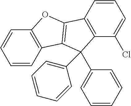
C1=CC2=C(C=C1)OC1=C2C(C2=CC=CC=C2)(C2=CC=CC=C2)C2=C1C=CC=C2Cl
